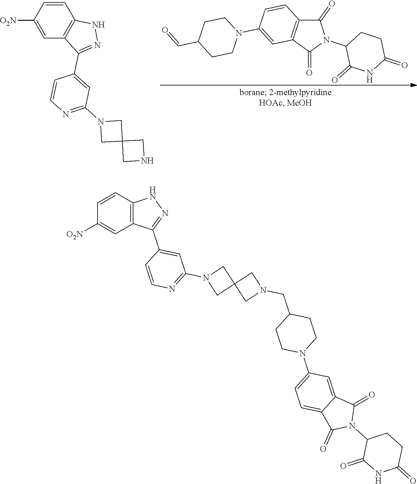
C1(C=O)CCN(C2=CC3=C(C=C2)C(=O)N(C2C(=O)NC(=O)CC2)C3=O)CC1.[O2N]C1=CC2=C(C=C1)NN=C2C1=CC(N2CC3(C2)CNC3)=NC=C1.C1=CC2=C(C(C3=CC(N4CC5(CN(CC6CCN(C7=CC=C8C(=C7)C(=O)N(C7CCC(=O)NC7=O)C8=O)CC6)C5)C4)=NC=C3)=NN2)C=C1[O2N]
